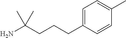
C1=CC(CCCC(N)(C)C)=CC=C1C
